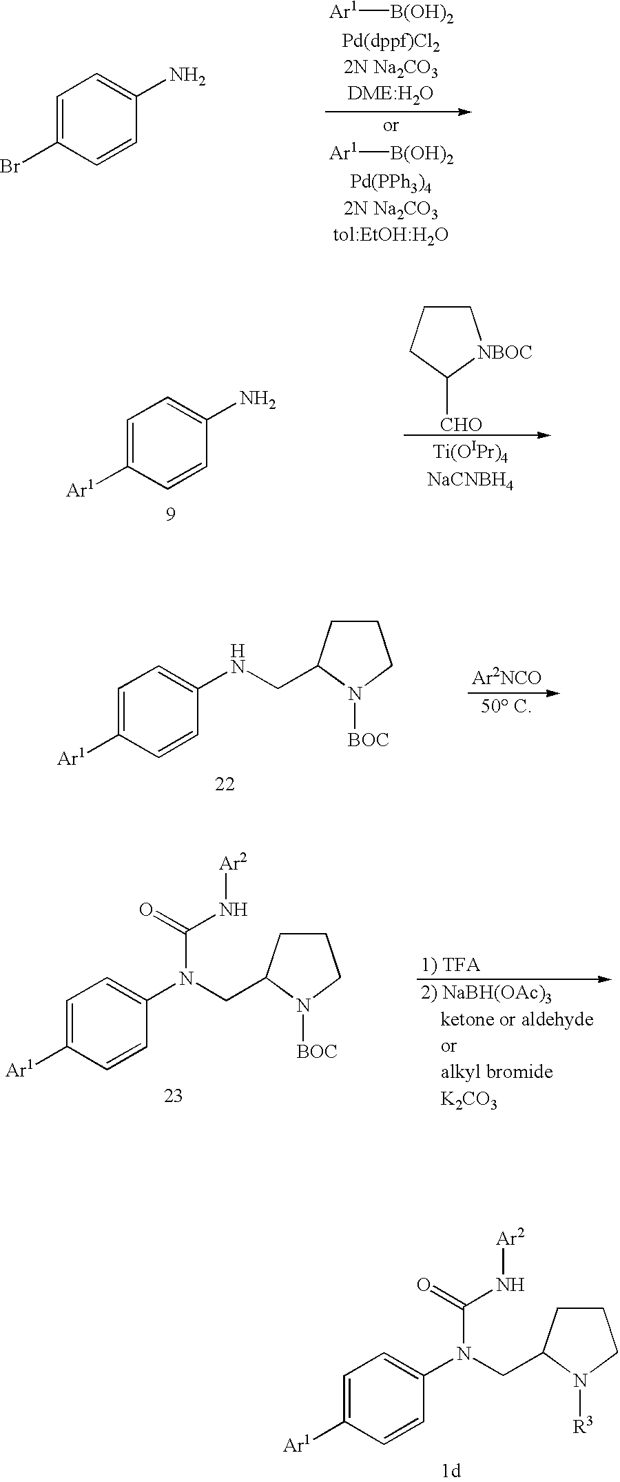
C1=C(Br)C=CC(N)=C1.[Ar1][B(OH)2].[Ar1][B(OH)2].C1CCC([CHO])[NBOC]1.C1=C([Ar1])C=CC(N)=C1.[Ar2NCO].C1=C([Ar1])C=CC(NCC2CCCN2[BOC])=C1.C1=C([Ar1])C=CC(N(CC2CCCN2[BOC])C(=O)N[Ar2])=C1.C1=C([Ar1])C=CC(N(CC2CCCN2[R3])C(=O)N[Ar2])=C1
